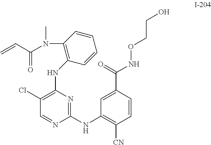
C1(Cl)=C(NC2=C(N(C)C(=O)C=C)C=CC=C2)N=C(NC2=C([CN])C=CC(C(=O)NOCCO)=C2)N=C1
